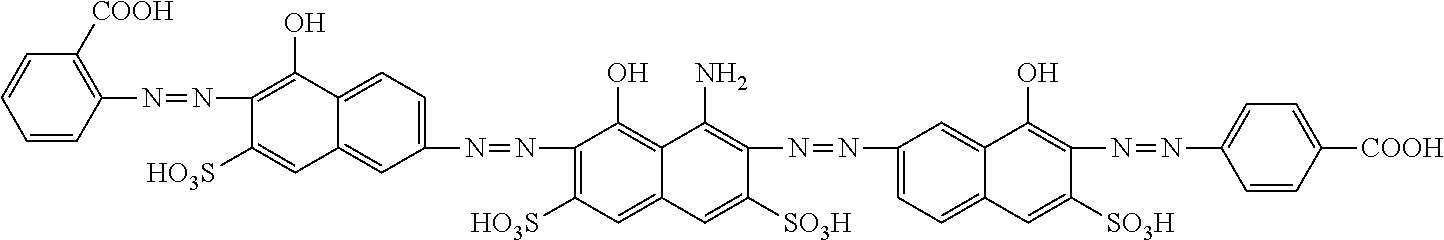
C1=CC(N=NC2=C(O)C3=CC=C(N=NC4=C([HO3S])C=C5C(=C4O)C(N)=C(N=NC4=CC=C6C(=C4)C(O)=C(N=NC4=CC=C([COOH])C=C4)C([SO3H])=C6)C([SO3H])=C5)C=C3C=C2[HO3S])=C([COOH])C=C1
